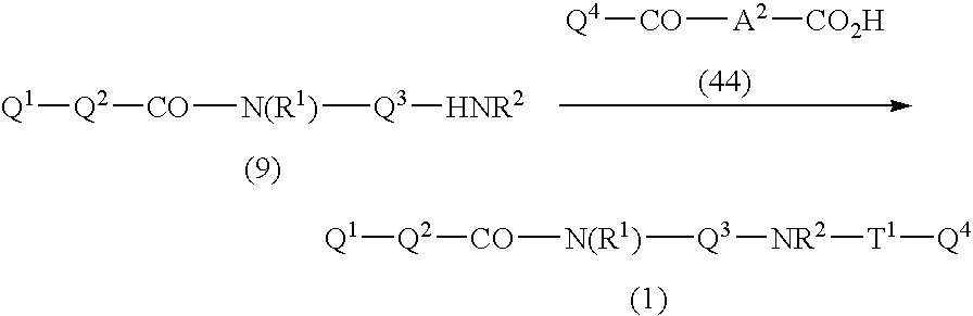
[Q1][Q2][CO][N(R1)][Q3][HNR2].[Q4][CO][A2][CO2H].[Q1][Q2][CO][N(R1)][Q3][NR2][T1][Q4]
